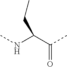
C(C(NC)C(C)=O)C
